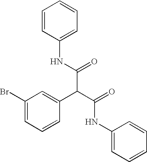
C1(Br)=CC=CC(C(C(=O)NC2=CC=CC=C2)C(=O)NC2=CC=CC=C2)=C1
